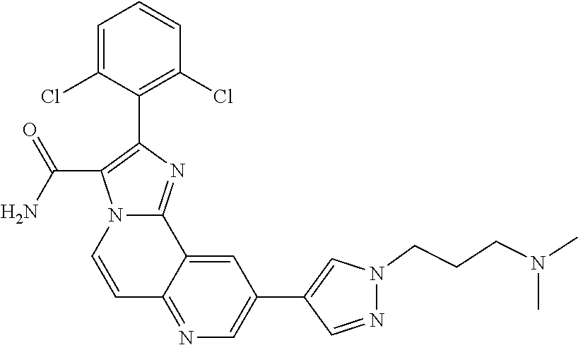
C1=C(Cl)C(C2=C(C(N)=O)N3C(=N2)C2=CC(C4=CN(CCCN(C)C)N=C4)=CN=C2C=C3)=C(Cl)C=C1
